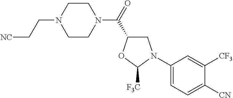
C1(N2CC(C(N3CCN(CC[NC])CC3)=O)OC2[F3C])=CC=C([CN])C([CF3])=C1
